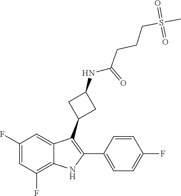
O=S(=O)(CCCC(NC1CC(C2=C(C3=CC=C(F)C=C3)NC3=C(F)C=C(F)C=C23)C1)=O)C
